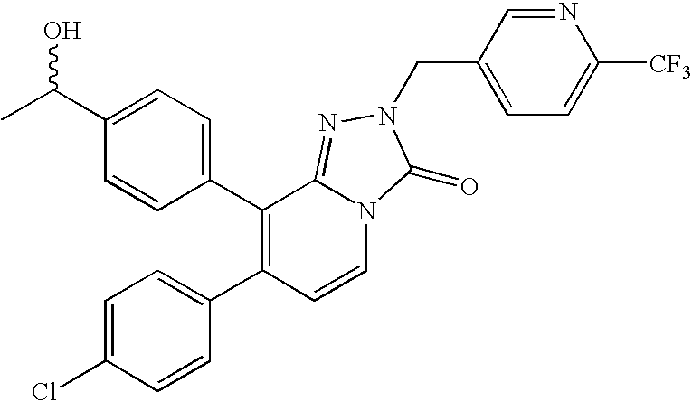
C1(C2=C(C3=CC=C(Cl)C=C3)C=CN3C2=NN(CC2=CC=C([CF3])N=C2)C3=O)=CC=C(C(C)O)C=C1
